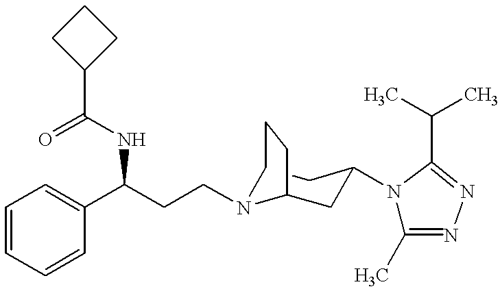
C1=CC=CC(C(CCN2CCCC2CC(CC)N2C(C)=NN=C2C(C)C)NC(C2CCC2)=O)=C1
